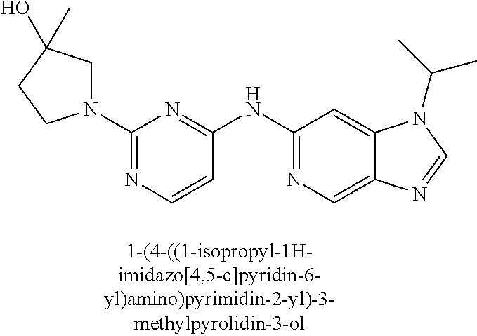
C1=CC(NC2=NC=C3C(=C2)N(C(C)C)C=N3)=NC(N2CC(O)(C)CC2)=N1
